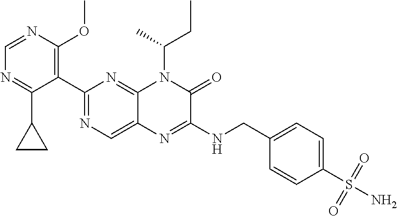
C1(C2=NC=C3C(=N2)N(C(CC)C)C(=O)C(NCC2=CC=C(S(=O)(=O)N)C=C2)=N3)=C(OC)N=CN=C1C1CC1
